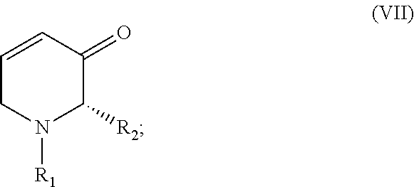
C1=CC(=O)C([R2])N([R1])C1
